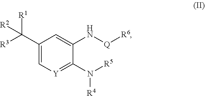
C1(C([R3])([R1])[R2])=C[Y]=C(N([R5])[R4])C(N[Q][R6])=C1
